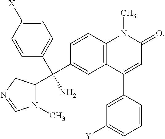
C1=CC2=C(C=C1C(C1=CC=C([X])C=C1)(N)C1N(C)C=NC1)C(C1=CC([Y])=CC=C1)=CC(=O)N2C
